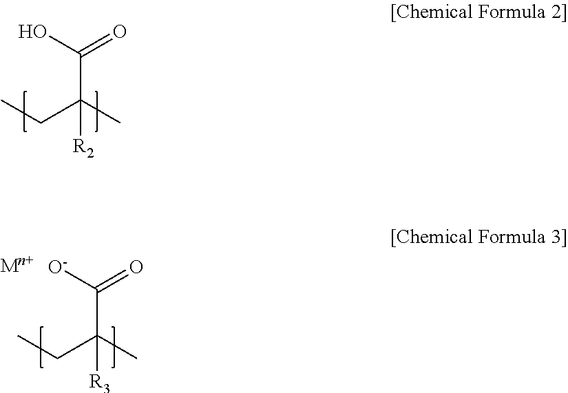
OC(=O)C(C)(CC)[R2].[O-]C(=O)C(C)(CC)[R3]
